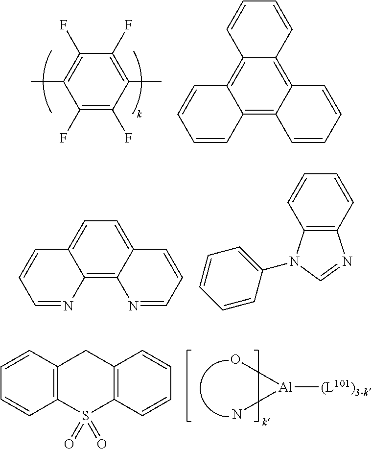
C1(F)=C(F)C(C)=C(F)C(F)=C1C.C12=C3C(=C4C(=C1C=CC=C2)C=CC=C4)C=CC=C3.C12=C3C(=CC=C1C=CC=N2)C=CC=N3.C12=C(C=CC=C1)N=CN2C1=CC=CC=C1.O[Al](N)[(L101)3-k].C1=CC2=C(C=C1)S(=O)(=O)C1=C(C2)C=CC=C1
